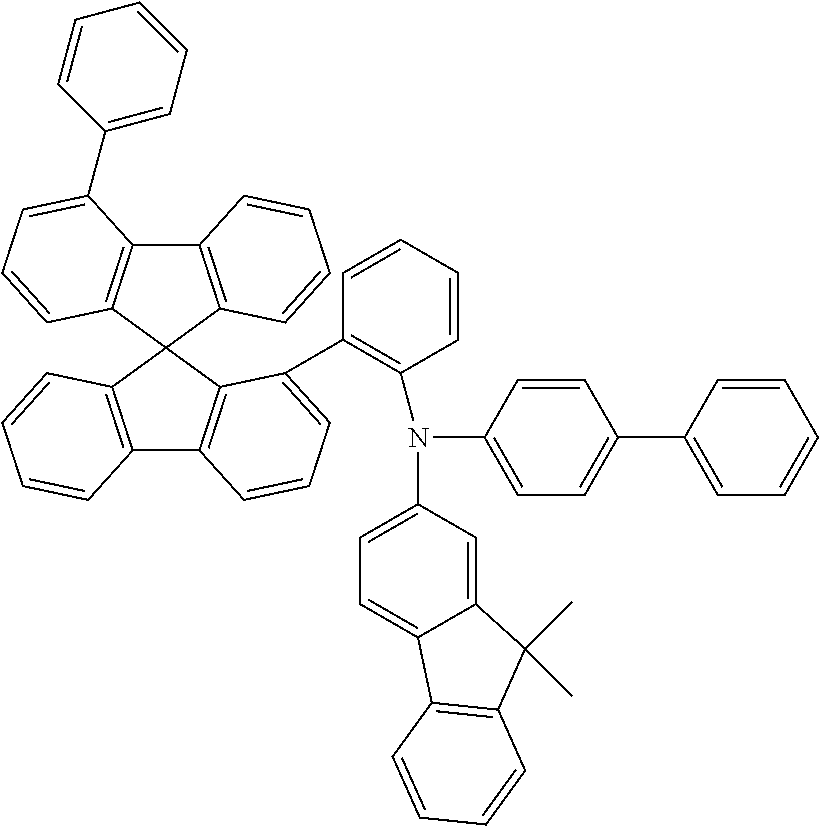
C12=C(C3(C4=C1C(C1=CC=CC=C1)=CC=C4)C1=C(C4=C3C(C3=C(N(C5=CC=C6C(=C5)C(C)(C)C5=C6C=CC=C5)C5=CC=C(C6=CC=CC=C6)C=C5)C=CC=C3)=CC=C4)C=CC=C1)C=CC=C2
